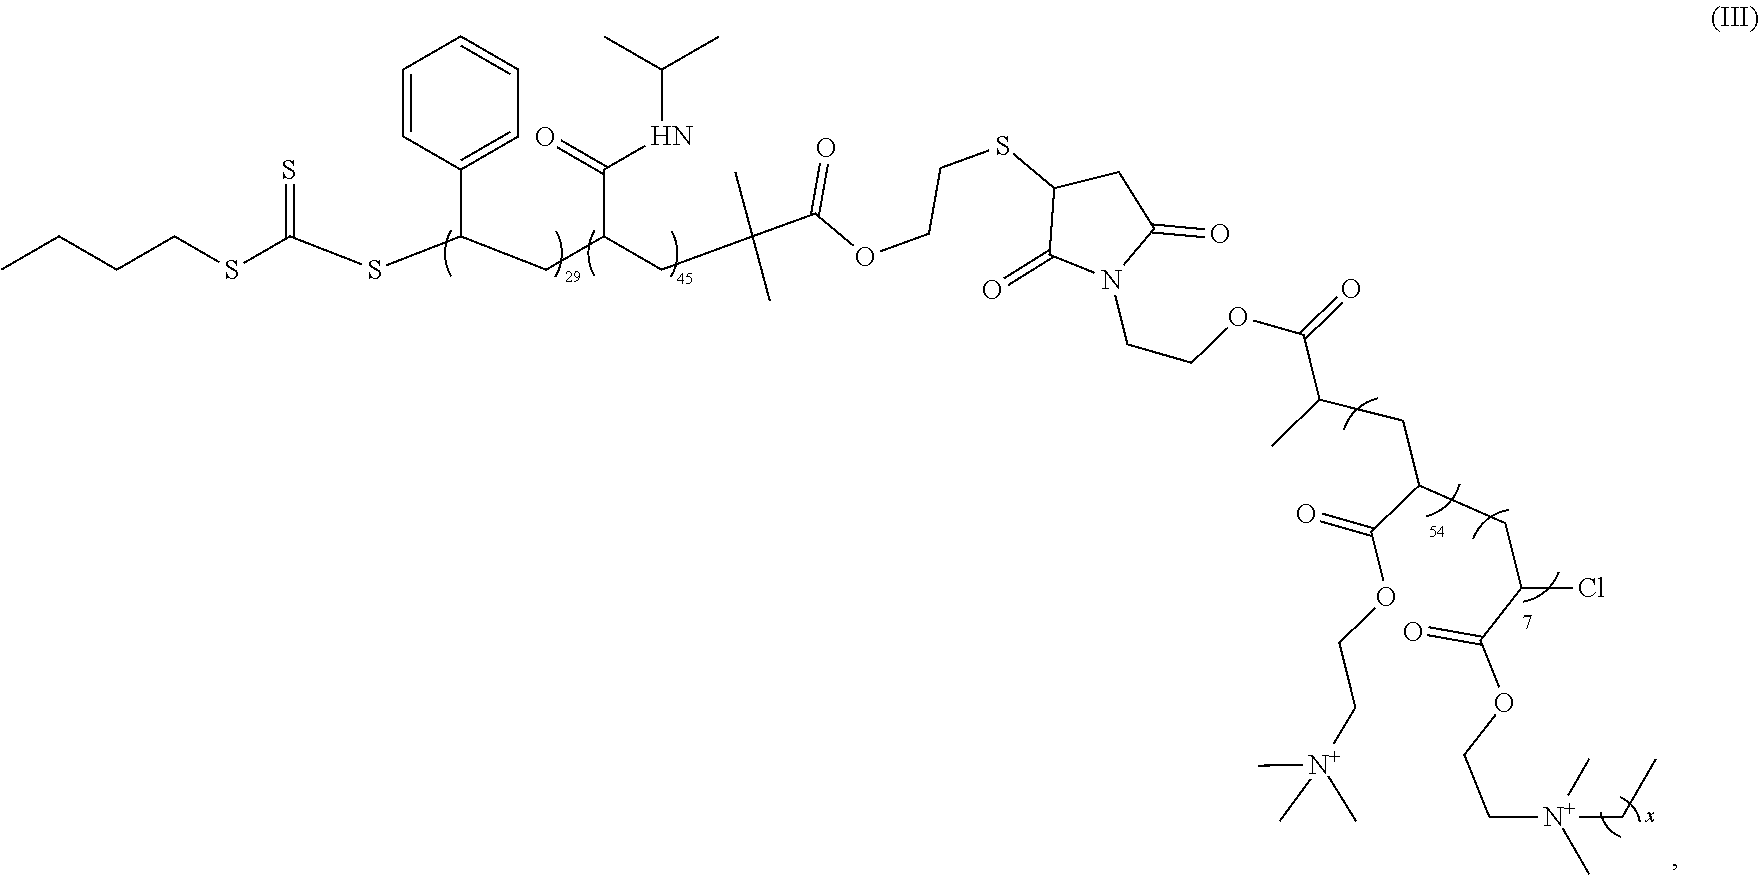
C1=CC(C(SC(SCCCC)=S)CC(CC(C(=O)OCCSC2C(=O)N(CCOC(=O)C(C)CC(CC(Cl)C(OCC[N+](C)(C)CC)=O)C(=O)OCC[N+](C)(C)C)C(=O)C2)(C)C)C(=O)NC(C)C)=CC=C1
